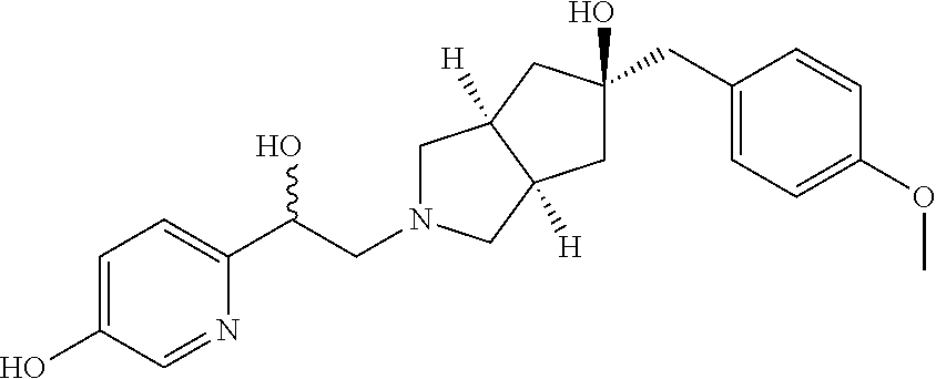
C1N(CC(C2=CC=C(O)C=N2)O)CC2([H])C1([H])CC(O)(CC1=CC=C(OC)C=C1)C2
